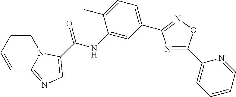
C1=CC=CN2C1=NC=C2C(NC1=CC(C2=NOC(C3=CC=CC=N3)=N2)=CC=C1C)=O
